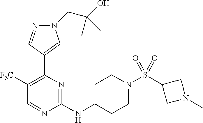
C1([F3C])=C(C2=CN(CC(O)(C)C)N=C2)N=C(NC2CCN(S(C3CN(C)C3)(=O)=O)CC2)N=C1
